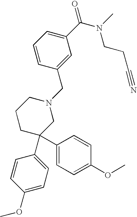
C1(C(N(C)CCC#N)=O)=CC=CC(CN2CCCC(C3=CC=C(OC)C=C3)(C3=CC=C(OC)C=C3)C2)=C1
